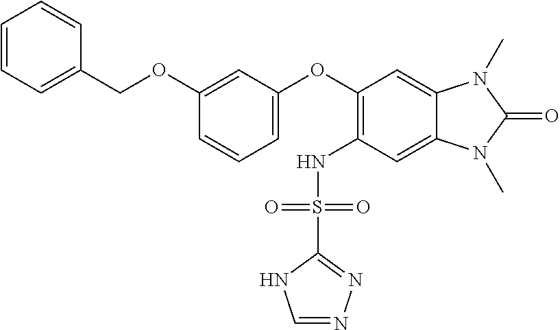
C1=CC=C(COC2=CC(OC3=C(NS(C4=NN=CN4)(=O)=O)C=C4C(=C3)N(C)C(=O)N4C)=CC=C2)C=C1
